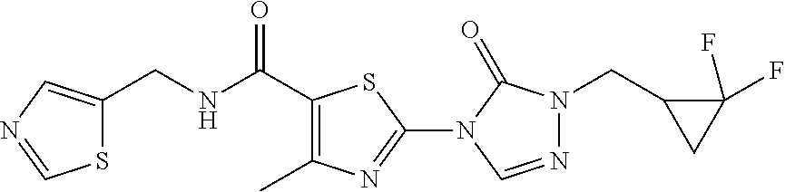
S1C(CNC(C2=C(C)N=C(N3C(=O)N(CC4CC4(F)F)N=C3)S2)=O)=CN=C1
